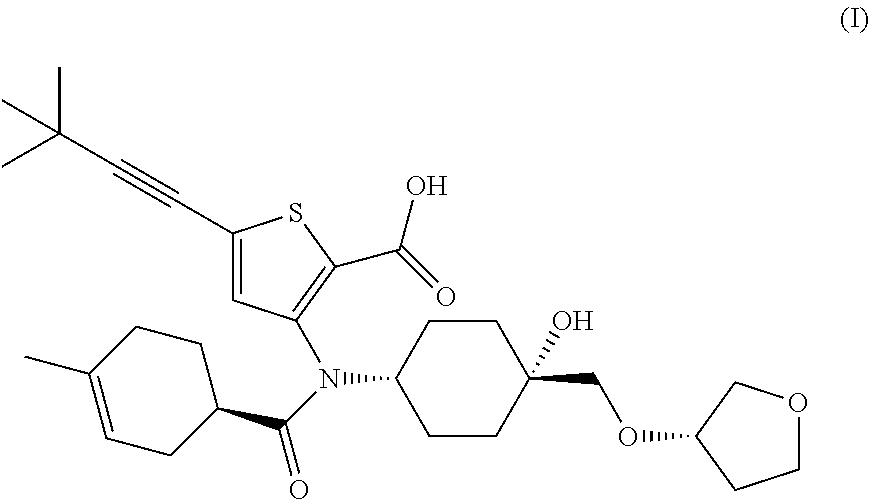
C1CC(N(C(C2CCC(C)=CC2)=O)C2=C(C(=O)O)SC(C#CC(C)(C)C)=C2)CCC1(COC1CCOC1)O
